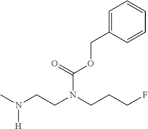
CN(CCN(CCCF)C(=O)OCC1=CC=CC=C1)[H]
